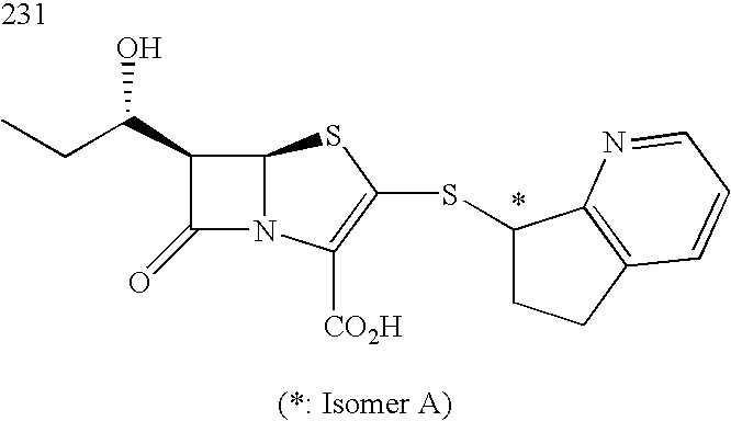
C12N(C([CO2H])=C(SC3CCC4=C3N=CC=C4)S1)C(=O)C2C(CC)O
